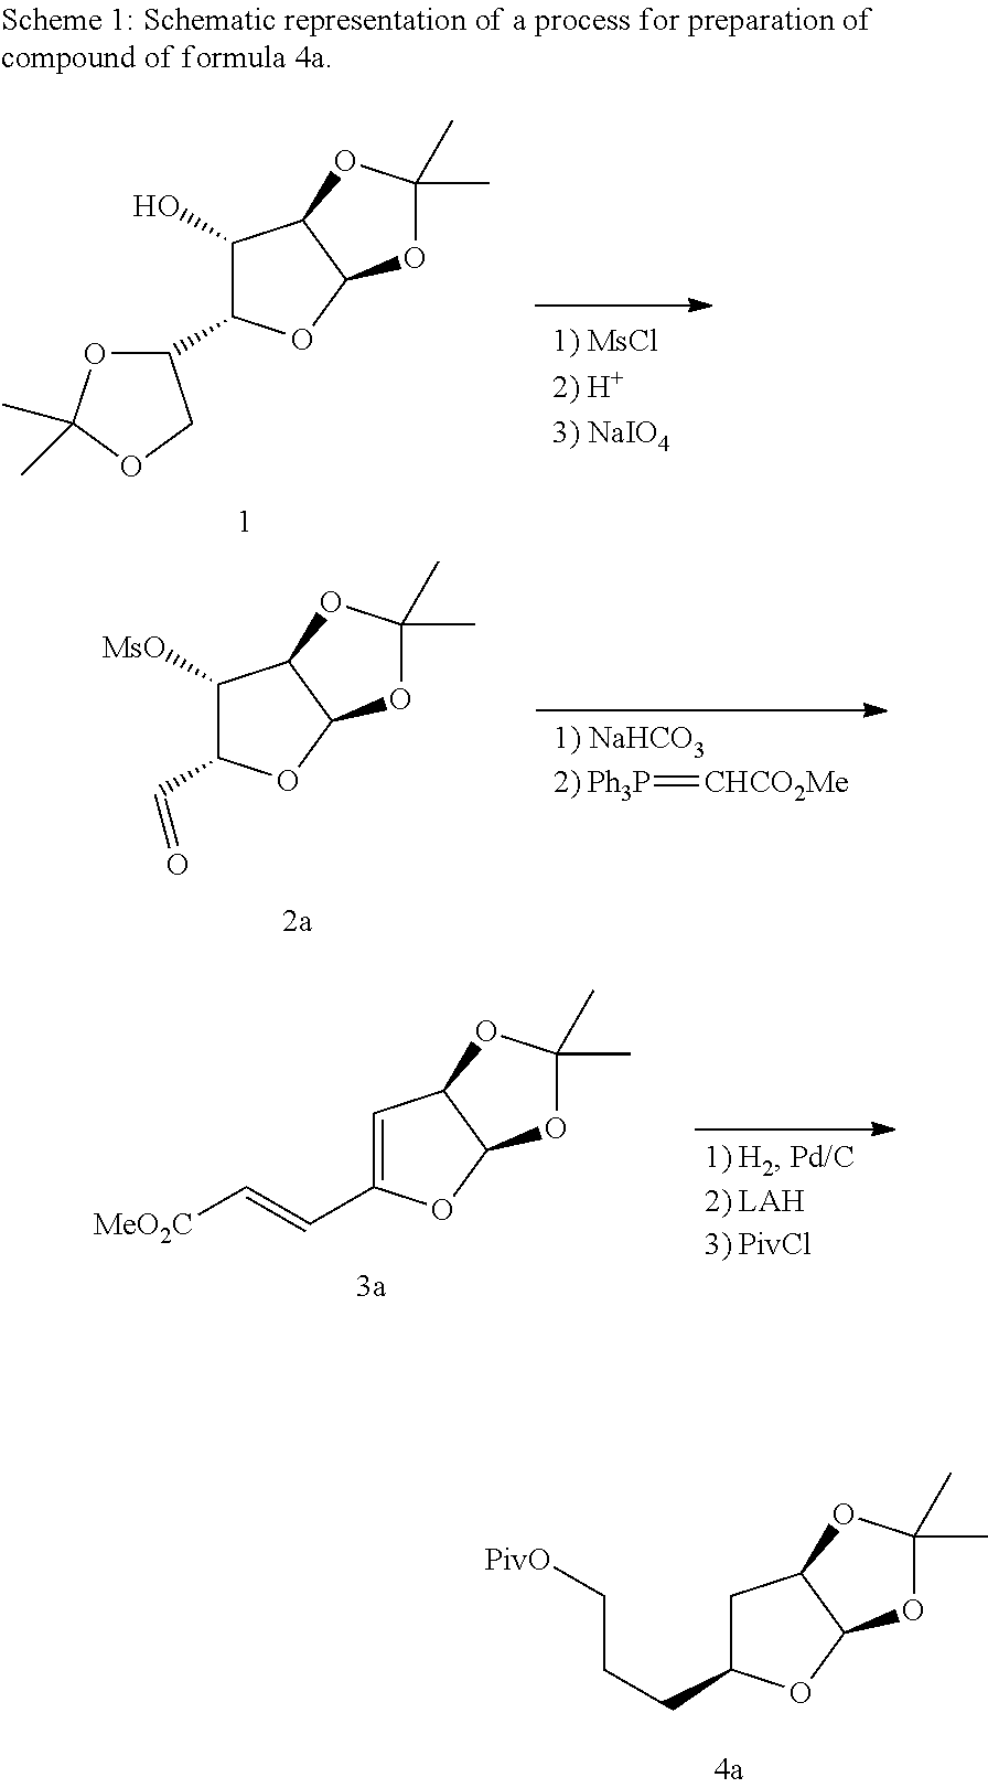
C(C1C([MsO])C2C(O1)OC(C)(C)O2)=O.[Ph3P]=[CHCO2Me].C(C1=CC2C(O1)OC(C)(C)O2)=C[MeO2C].C1(C2C(O)C3C(O2)OC(C)(C)O3)OC(C)(C)OC1.C(C1CC2C(O1)OC(C)(C)O2)CC[PivO]
